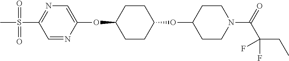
C1=NC(OC2CCC(OC3CCN(C(C(CC)(F)F)=O)CC3)CC2)=CN=C1S(C)(=O)=O
